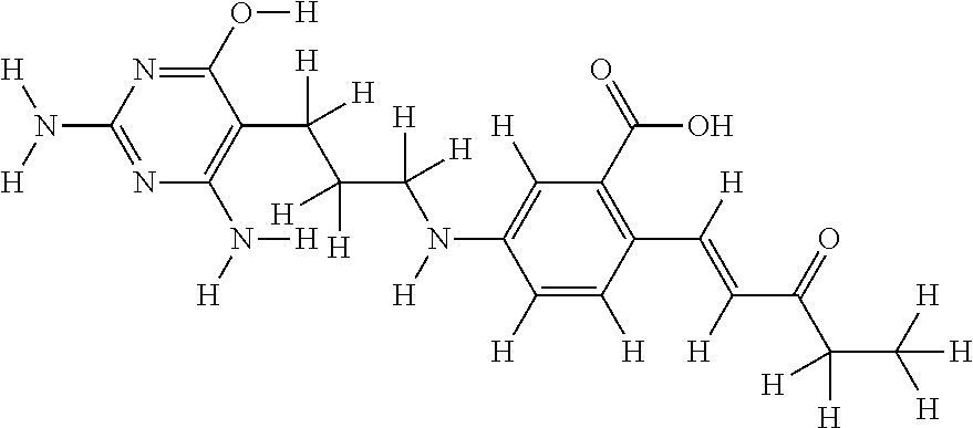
N1=C(N([H])[H])N=C(O[H])C(C(C([H])([H])C([H])([H])N([H])C2=C([H])C(C(O)=O)=C(C([H])=C(C(=O)C(C([H])([H])[H])([H])[H])[H])C([H])=C2[H])([H])[H])=C1N([H])[H]
